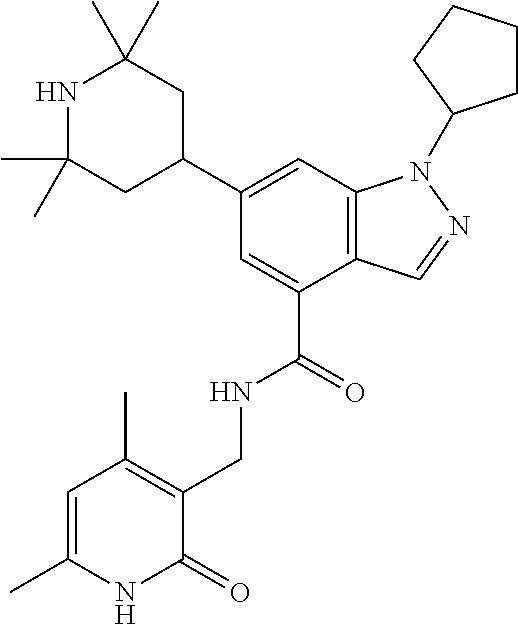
C1(C2CC(C)(C)NC(C)(C)C2)=CC2=C(C(C(=O)NCC3=C(C)C=C(C)NC3=O)=C1)C=NN2C1CCCC1
